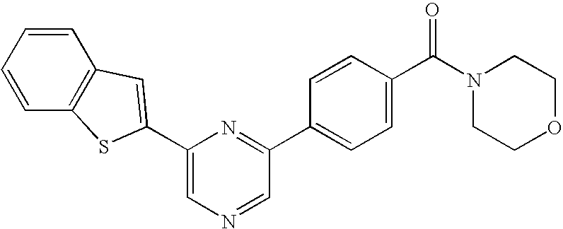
C1=C(C2=CC3=C(C=CC=C3)S2)N=C(C2=CC=C(C(N3CCOCC3)=O)C=C2)C=N1
